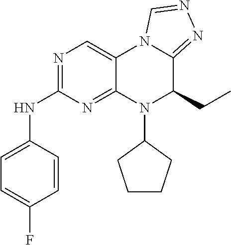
N1=C(NC2=CC=C(F)C=C2)N=C2C(=C1)N1C(=NN=C1)C(CC)N2C1CCCC1
